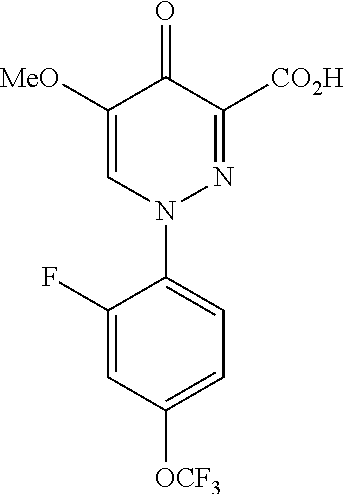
C1(F)=CC([OCF3])=CC=C1N1N=C([CO2H])C(=O)C([MeO])=C1
